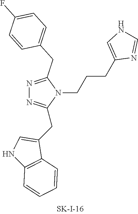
N1=C(CC2=CC=C(F)C=C2)N(CCCC2=CNC=N2)C(CC2=CNC3=C2C=CC=C3)=N1
